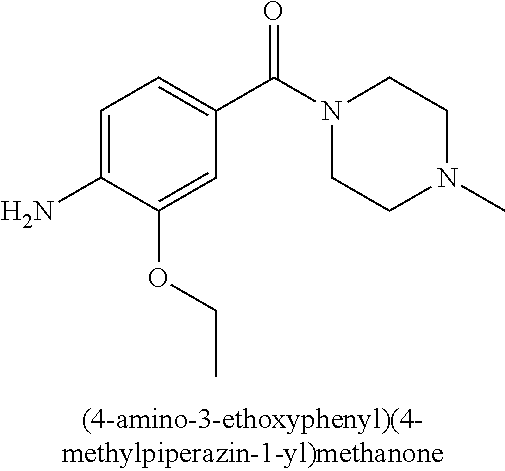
C1=C(OCC)C(N)=CC=C1C(=O)N1CCN(C)CC1
